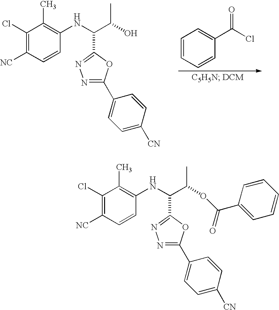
C1=CC=CC(C(Cl)=O)=C1.C1(Cl)=C([NC])C=CC(NC(C(C)O)C2=NN=C(C3=CC=C([CN])C=C3)O2)=C1C.C1(Cl)=C([NC])C=CC(NC(C(C)OC(C2=CC=CC=C2)=O)C2=NN=C(C3=CC=C([CN])C=C3)O2)=C1C
